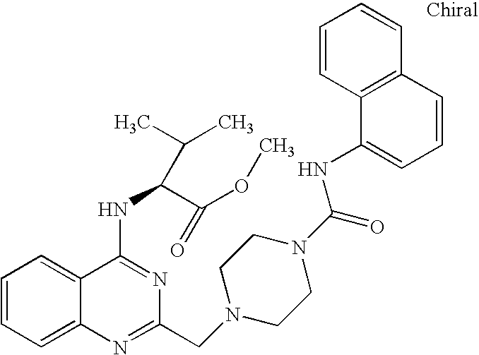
C1=CC=C2C(=C1)C(NC(C(OC)=O)C(C)C)=NC(CN1CCN(C(=O)NC3=CC=CC4=C3C=CC=C4)CC1)=N2
